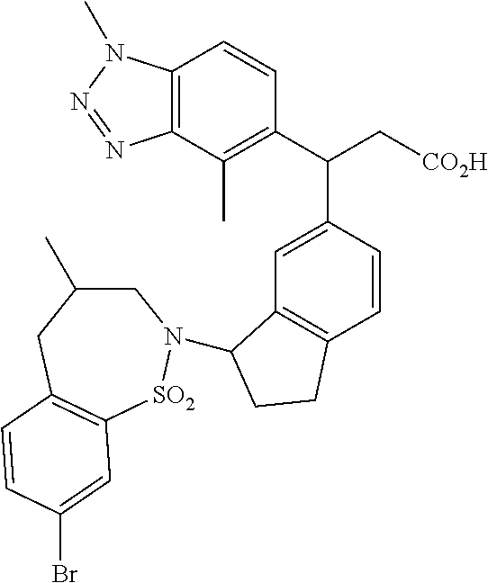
C12=C(C(C)=C(C(C[CO2H])C3=CC4=C(C=C3)CCC4N3CC(C)CC4=C([SO2]3)C=C(Br)C=C4)C=C1)N=NN2C
